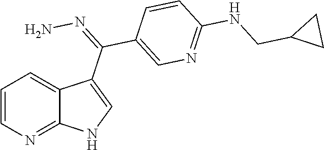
C1=CN=C2C(=C1)C(C(C1=CN=C(NCC3CC3)C=C1)=NN)=CN2
